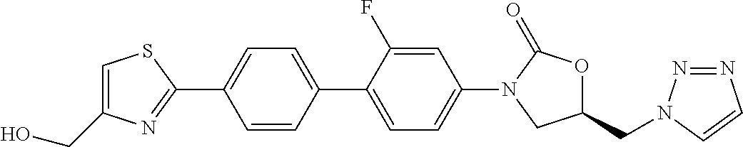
C1(CO)=CSC(C2=CC=C(C3=CC=C(N4CC(CN5N=NC=C5)OC4=O)C=C3F)C=C2)=N1
